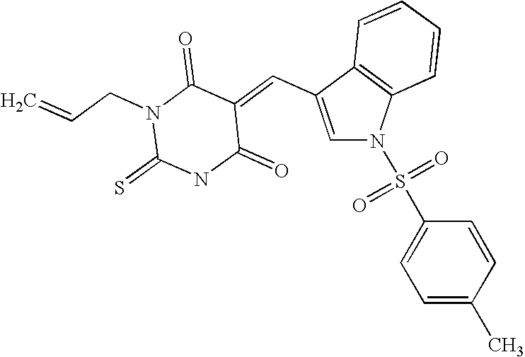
C(=C1C(=O)N(CC=C)C(=S)NC1=O)C1=CN(S(C2=CC=C(C)C=C2)(=O)=O)C2=C1C=CC=C2
